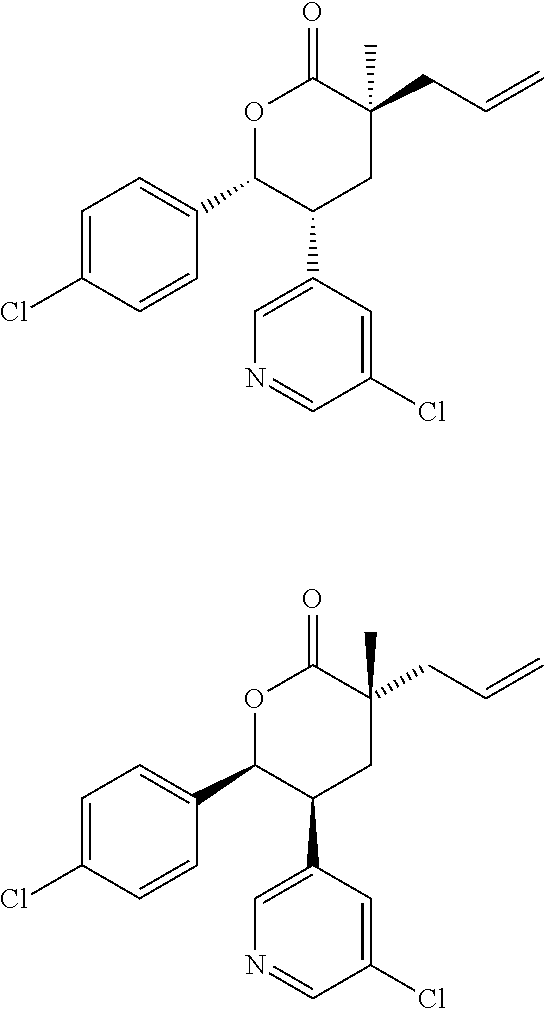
O1C(C2=CC=C(Cl)C=C2)C(C2=CN=CC(Cl)=C2)CC(CC=C)(C)C1=O.O1C(C2=CC=C(Cl)C=C2)C(C2=CN=CC(Cl)=C2)CC(CC=C)(C)C1=O
